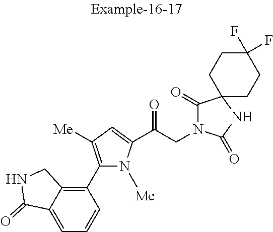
C1=C2C(=C(C3=C([Me])C=C(C(CN4C(=O)C5(NC4=O)CCC(F)(F)CC5)=O)N3[Me])C=C1)CNC2=O
